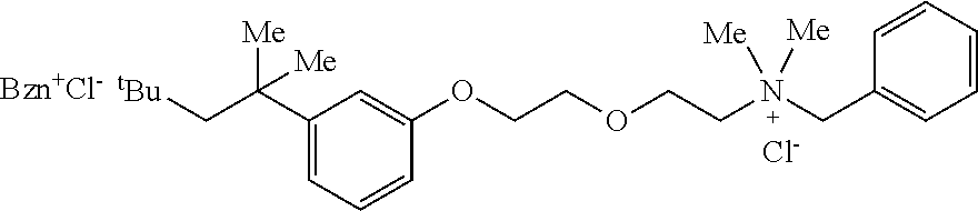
C1(OCCOCCN(CC2=CC=CC=C2)([Me])[Me])=CC(C(C[tBu])([Me])[Me])=CC=C1.[Cl-]
